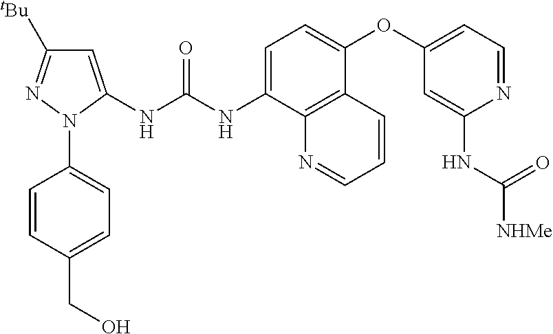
C1=C(NC(NC2=CC=C(OC3=CC=NC(NC([NHMe])=O)=C3)C3=C2N=CC=C3)=O)N(C2=CC=C(CO)C=C2)N=C1[tBu]
